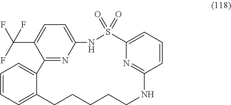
C1=CC=C2C(=C1)C1=NC(=CC=C1C(F)(F)F)NS(=O)(=O)C1=CC=CC(=N1)NCCCCC2
